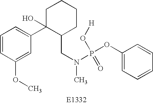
C1=CC(OC)=CC(C2(O)C(CN(C)P(OC3=CC=CC=C3)(O[H])=O)CCCC2)=C1
